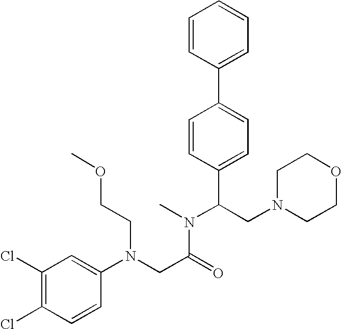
C1(Cl)=C(Cl)C=C(N(CC(=O)N(C(C2=CC=C(C3=CC=CC=C3)C=C2)CN2CCOCC2)C)CCOC)C=C1
